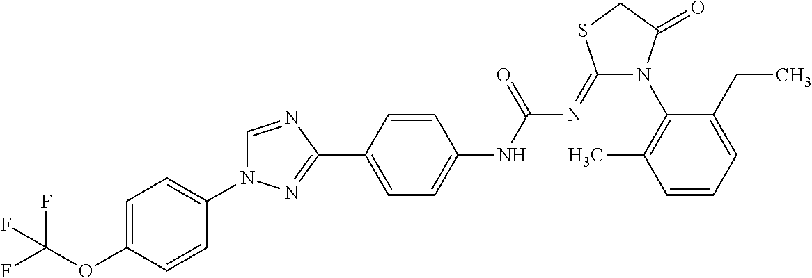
C1=C(OC(F)(F)F)C=CC(N2C=NC(C3=CC=C(NC(N=C4N(C5=C(C)C=CC=C5CC)C(=O)CS4)=O)C=C3)=N2)=C1
